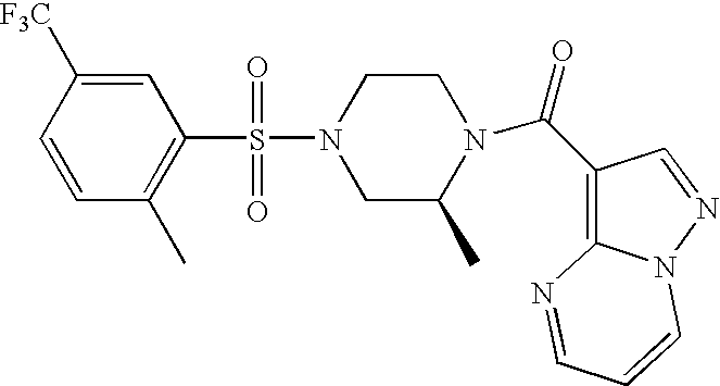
C1=C([F3C])C=CC(C)=C1S(N1CC(C)N(C(=O)C2=C3N(N=C2)C=CC=N3)CC1)(=O)=O
